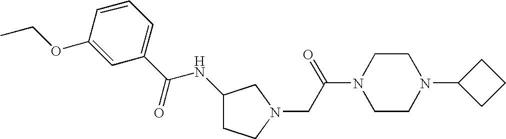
C1(C(NC2CCN(CC(N3CCN(C4CCC4)CC3)=O)C2)=O)=CC=CC(OCC)=C1
